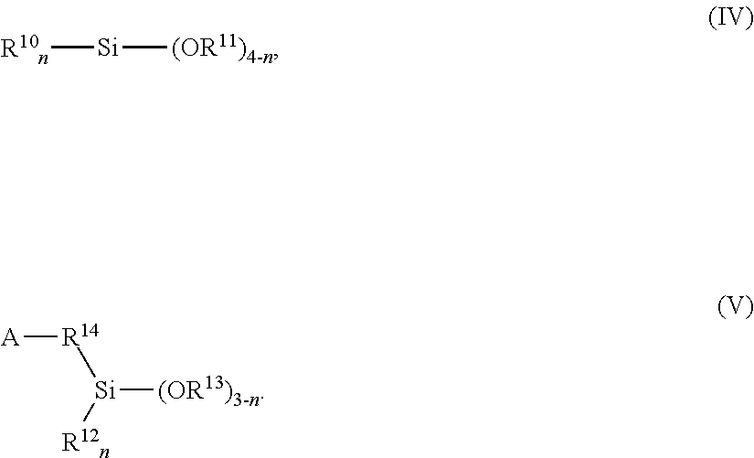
[(OR13)3-n][Si]([R12n])[R14][A].[R10n][Si][(OR11)4-n]
